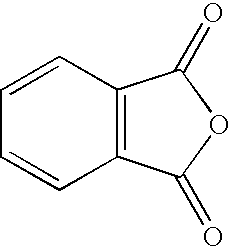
C12=C(C=CC=C1)C(=O)OC2=O
